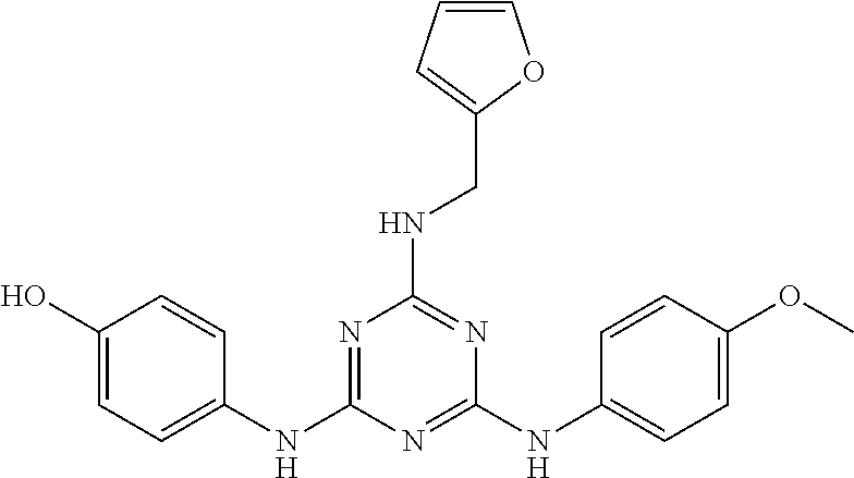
C1(O)=CC=C(NC2=NC(NCC3=CC=CO3)=NC(NC3=CC=C(OC)C=C3)=N2)C=C1
